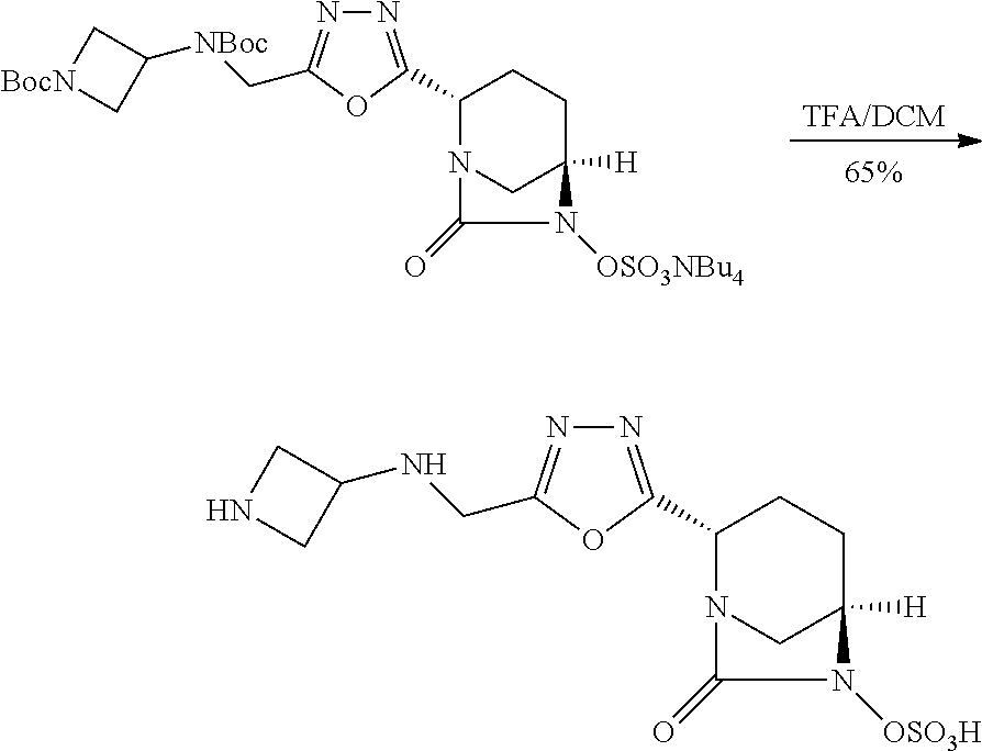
C1(C2=NN=C(CNC3CNC3)O2)N2CC([H])(CC1)N([OSO3H])C2=O.C1(C2=NN=C(C[NBoc]C3C[BocN]C3)O2)N2CC([H])(CC1)N([OSO3NBu4])C2=O.[TFA/DCM]
